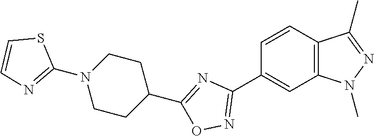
C1=CC2=C(C=C1C1=NOC(C3CCN(C4=NC=CS4)CC3)=N1)N(C)N=C2C
